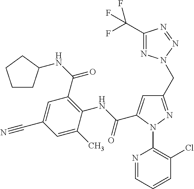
C1(CN2N=C(C(F)(F)F)N=N2)=NN(C2=C(Cl)C=CC=N2)C(C(NC2=C(C(NC3CCCC3)=O)C=C(C#N)C=C2C)=O)=C1
